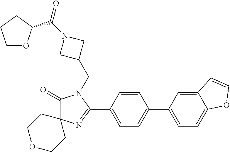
C1(=O)C2(N=C(C3=CC=C(C4=CC=C5C(=C4)C=CO5)C=C3)N1CC1CN(C(=O)C3OCCC3)C1)CCOCC2
